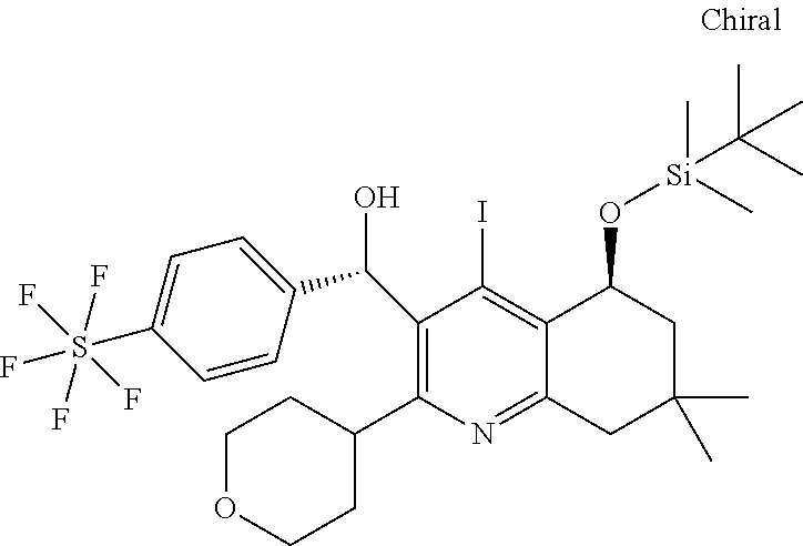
N1=C2C(=C(I)C(C(C3=CC=C(S(F)(F)(F)(F)F)C=C3)O)=C1C1CCOCC1)C(O[Si](C(C)(C)C)(C)C)CC(C)(C)C2
